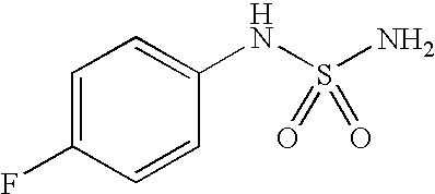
N(S(N)(=O)=O)C1=CC=C(F)C=C1
